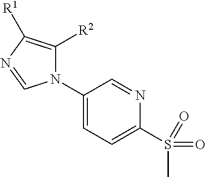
N1(C2=CC=C(S(=O)(C)=O)N=C2)C([R2])=C([R1])N=C1
